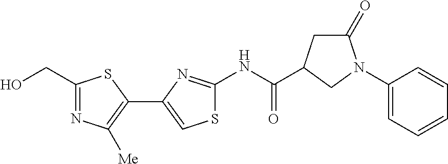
N(C(=O)C1CC(=O)N(C2=CC=CC=C2)C1)C1=NC(C2=C([Me])N=C(CO)S2)=CS1
